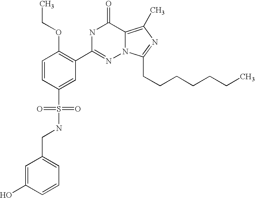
C1=CC(S(NCC2=CC=CC(O)=C2)(=O)=O)=CC(C2=NN3C(=C(C)N=C3CCCCCCC)C(=O)N2)=C1OCC
